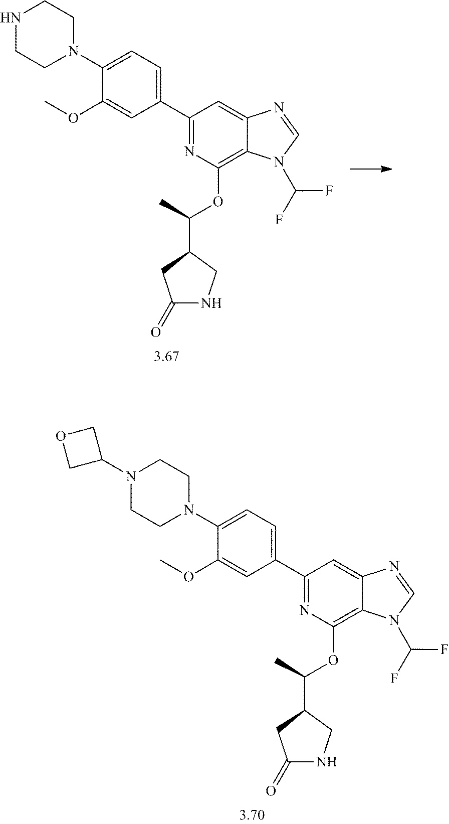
N1CCN(C2=CC=C(C3=NC(OC(C4CC(=O)NC4)C)=C4C(=C3)N=CN4C(F)F)C=C2OC)CC1.N1(C2COC2)CCN(C2=CC=C(C3=NC(OC(C4CC(=O)NC4)C)=C4C(=C3)N=CN4C(F)F)C=C2OC)CC1
